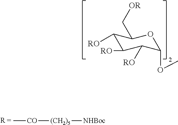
C1([RO])C([RO])C([RO])C(OC)OC1C[OR].C[CO][(CH2)5][NHBoc]
